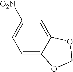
C1=C([O2N])C=C2C(=C1)OCO2
